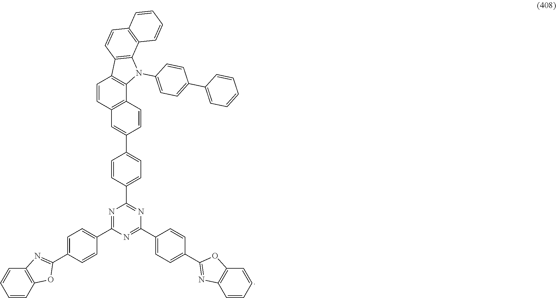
C12=C(C=CC(C3=CC=C(C4=NC(C5=CC=C(C6=NC7=C(O6)C=CC=C7)C=C5)=NC(C5=CC=C(C6=NC7=C(O6)C=CC=C7)C=C5)=N4)C=C3)=C1)C1=C(C=C2)C2=C(N1C1=CC=C(C3=CC=CC=C3)C=C1)C1=C(C=C2)C=CC=C1
